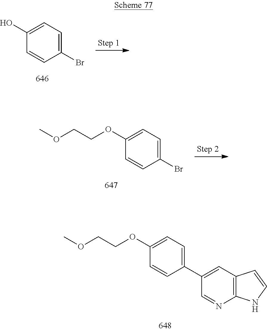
C1(C2=CC3=C(N=C2)NC=C3)=CC=C(OCCOC)C=C1.C1(Br)=CC=C(O)C=C1.C1(Br)=CC=C(OCCOC)C=C1
